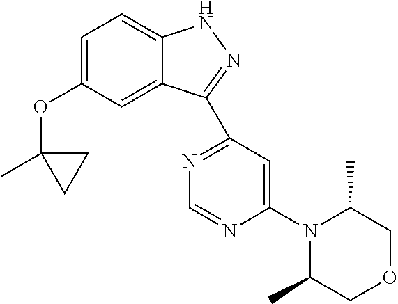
C1=C(OC2(C)CC2)C=C2C(=C1)NN=C2C1=NC=NC(N2C(C)COCC2C)=C1
